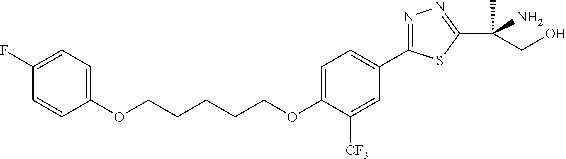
O(CCCCCOC1=CC=C(C2=NN=C(C(C)(N)CO)S2)C=C1[CF3])C1=CC=C(F)C=C1
